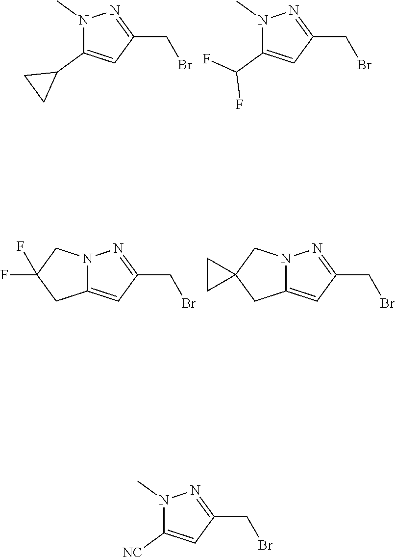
N1(C)C(C2CC2)=CC(CBr)=N1.N1(C)C(C(F)F)=CC(CBr)=N1.N12C(=CC(CBr)=N1)CC(F)(F)C2.N12C(=CC(CBr)=N1)CC1(C2)CC1.N1(C)C([NC])=CC(CBr)=N1
